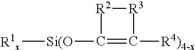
[R1x][Si(O]C1=C([R4)4-x])[R3][R2]1
